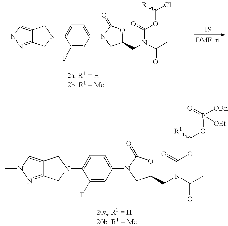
C12=NN(C)C=C1CN(C1=CC=C(N3CC(CN(C(C)=O)C(=O)OC(Cl)[R1])OC3=O)C=C1F)C2.C12=NN(C)C=C1CN(C1=CC=C(N3CC(CN(C(C)=O)C(=O)OC(OP([OBn])(=O)[OEt])[R1])OC3=O)C=C1F)C2
